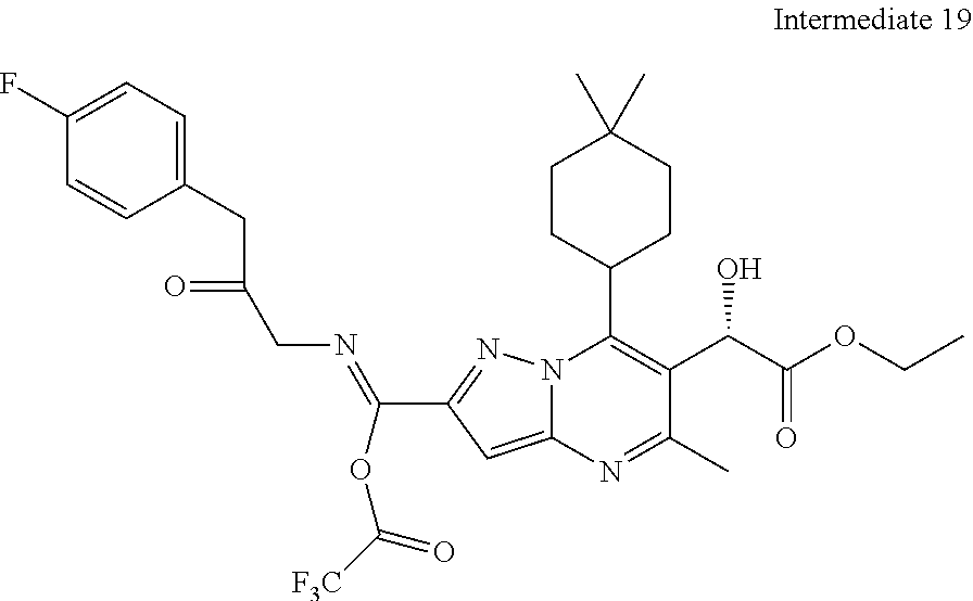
C(C1=NN2C(=C1)N=C(C)C(C(C(OCC)=O)O)=C2C1CCC(C)(C)CC1)(OC([F3C])=O)=NCC(CC1=CC=C(F)C=C1)=O
